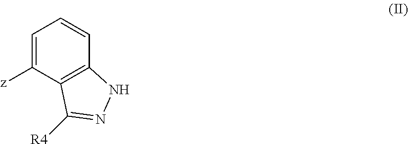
C1=C([z])C2=C(C=C1)NN=C2[R4]
